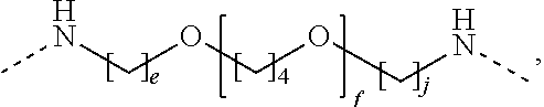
CNCOCOCNC
